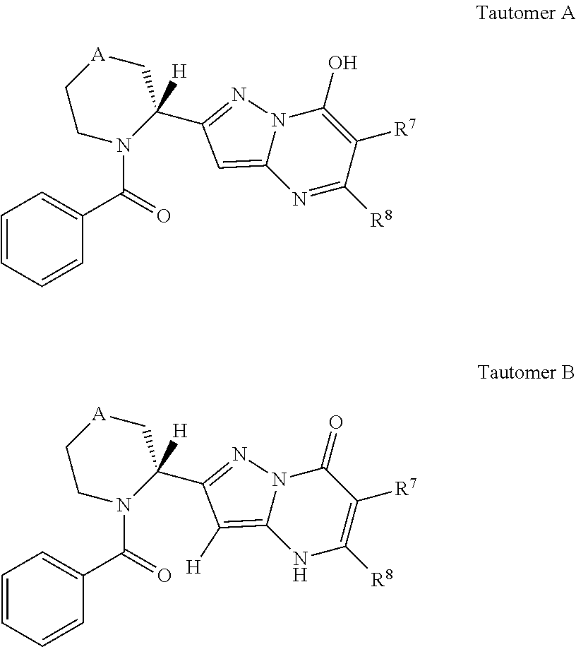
N12C(=CC(C3([H])N(C(C4=CC=CC=C4)=O)CC[A]C3)=N1)N=C([R8])C([R7])=C2O.N12C(=C([H])C(C3([H])N(C(C4=CC=CC=C4)=O)CC[A]C3)=N1)NC([R8])=C([R7])C2=O
